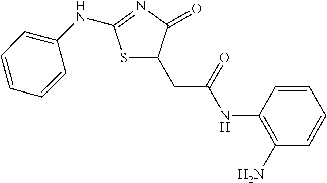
S1C(CC(=O)NC2=C(N)C=CC=C2)C(=O)N=C1NC1=CC=CC=C1
